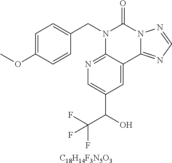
[C18H14F3N5O3].C1=C(OC)C=CC(CN2C3=NC=C(C(O)C(F)(F)F)C=C3C3=NC=NN3C2=O)=C1
